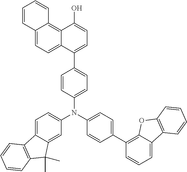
C1=CC2=CC=C3C(=C2C=C1)C(O)=CC=C3C1=CC=C(N(C2=CC=C(C3=C4C(=CC=C3)C3=C(O4)C=CC=C3)C=C2)C2=CC=C3C(=C2)C(C)(C)C2=C3C=CC=C2)C=C1
